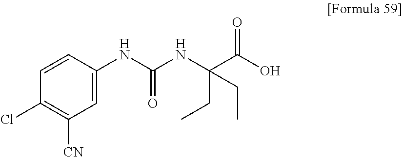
C1=C(NC(NC(C(O)=O)(CC)CC)=O)C=CC(Cl)=C1[CN]
